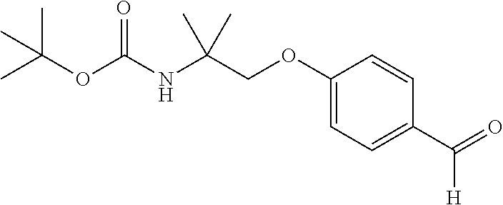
N(C(COC1=CC=C(C([H])=O)C=C1)(C)C)C(OC(C)(C)C)=O
